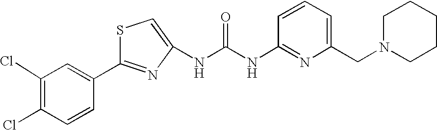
C1=CC=C(CN2CCCCC2)N=C1NC(NC1=CSC(C2=CC(Cl)=C(Cl)C=C2)=N1)=O
